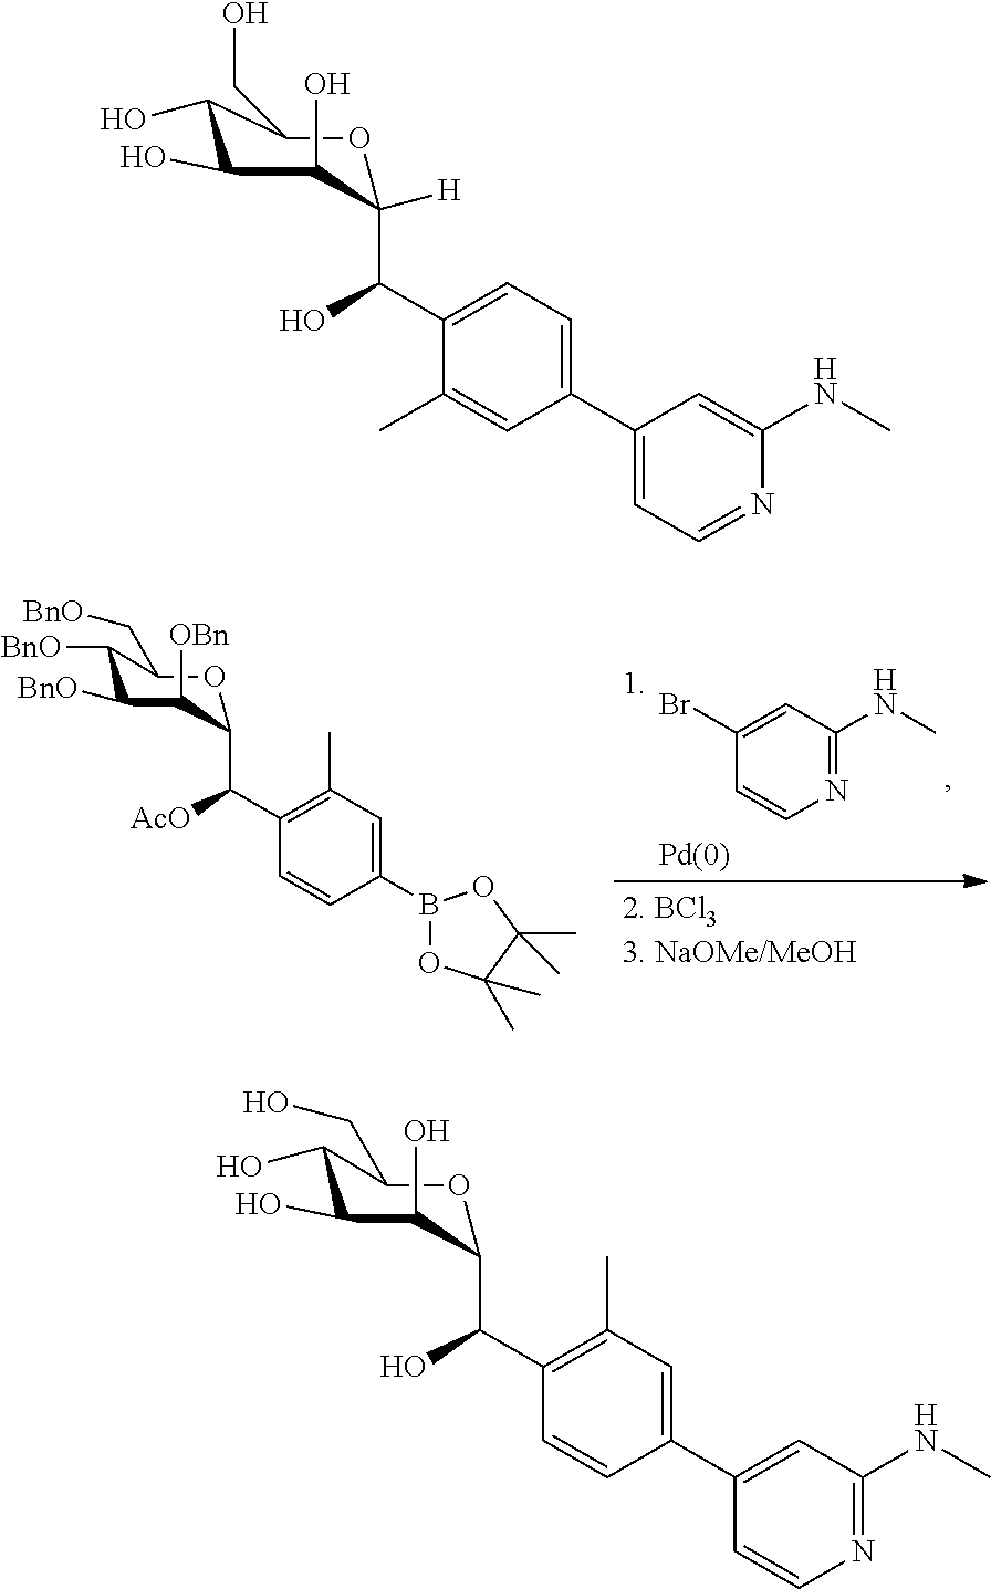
BrC1=CC(NC)=NC=C1.[Pd(0)].C1([BnO])C([BnO])C([OBn])C(C(C2=C(C)C=C(B3OC(C)(C)C(C)(C)O3)C=C2)[AcO])OC1C[BnO].C1(O)C(O)C(O)C(C(C2=CC=C(C3=CC=NC(NC)=C3)C=C2C)O)([H])OC1CO.C(C1=C(C)C=C(C2=CC(NC)=NC=C2)C=C1)(O)C1C(O)C(O)C(O)C(CO)O1
